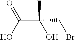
C(C(O)=O)(C)(CBr)O
